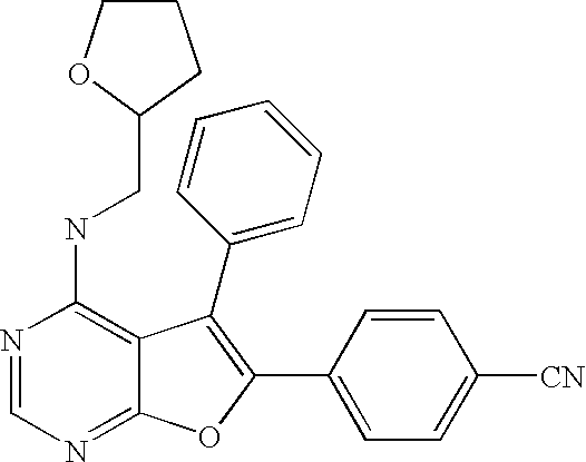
N1=CN=C2C(=C1NCC1CCCO1)C(C1=CC=CC=C1)=C(C1=CC=C([CN])C=C1)O2
